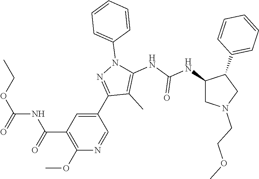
C1(C2=NN(C3=CC=CC=C3)C(NC(NC3CN(CCOC)CC3C3=CC=CC=C3)=O)=C2C)=CC(C(=O)NC(OCC)=O)=C(OC)N=C1
